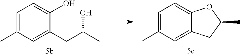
C1=C(C)C=C(CC(C)O)C(O)=C1.C1=C(C)C=C2C(=C1)OC(C)C2
